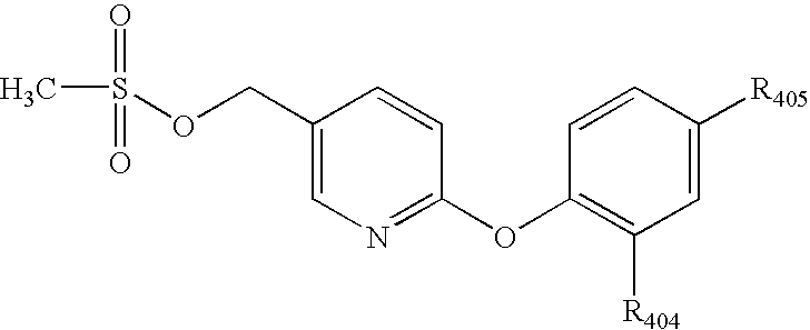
C1=CC(OC2=C([R404])C=C([R405])C=C2)=NC=C1COS(=O)(C)=O
